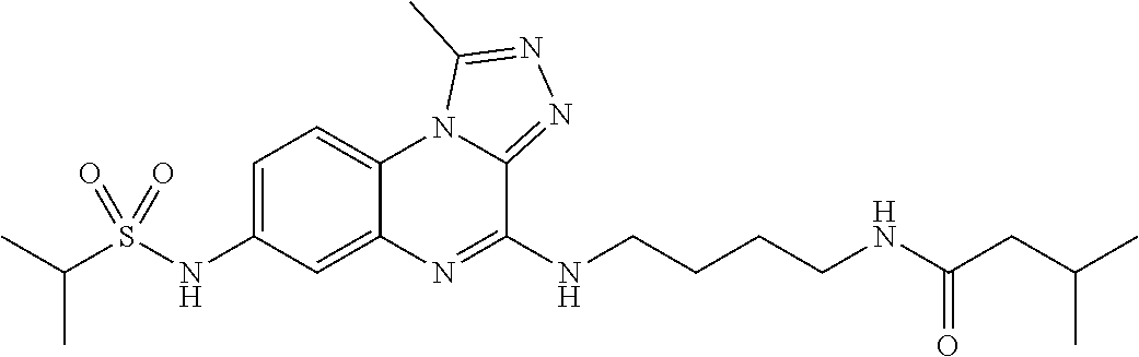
C1=C(NS(C(C)C)(=O)=O)C=C2C(=C1)N1C(=NN=C1C)C(NCCCCNC(CC(C)C)=O)=N2
